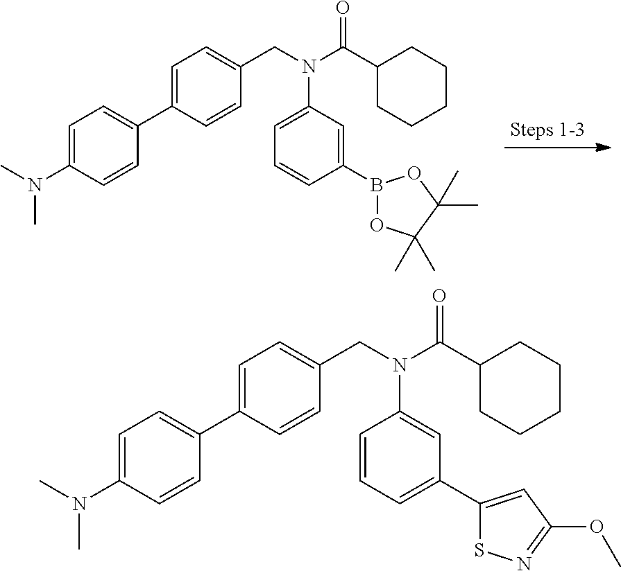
C1=C(N(C)C)C=CC(C2=CC=C(CN(C(C3CCCCC3)=O)C3=CC=CC(B4OC(C)(C)C(C)(C)O4)=C3)C=C2)=C1.C1=C(N(C)C)C=CC(C2=CC=C(CN(C(C3CCCCC3)=O)C3=CC(C4=CC(OC)=NS4)=CC=C3)C=C2)=C1
